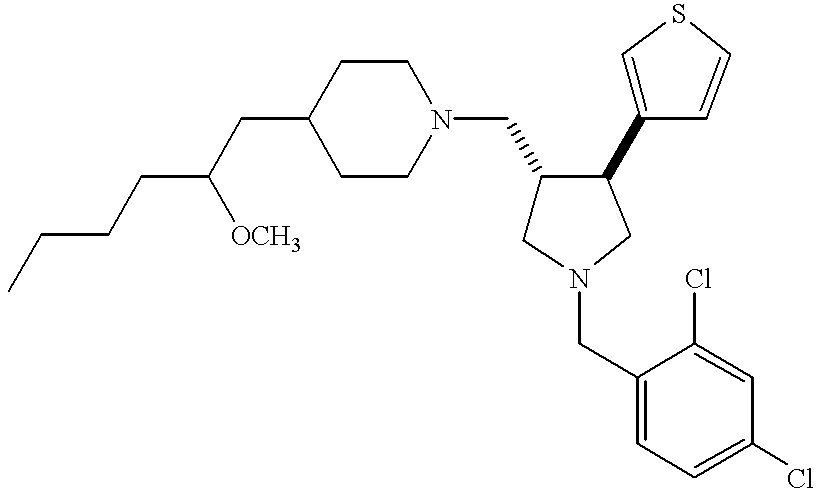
C1(CC(CCCC)[OCH3])CCN(CC2CN(CC3=CC=C(Cl)C=C3Cl)CC2C2=CSC=C2)CC1
